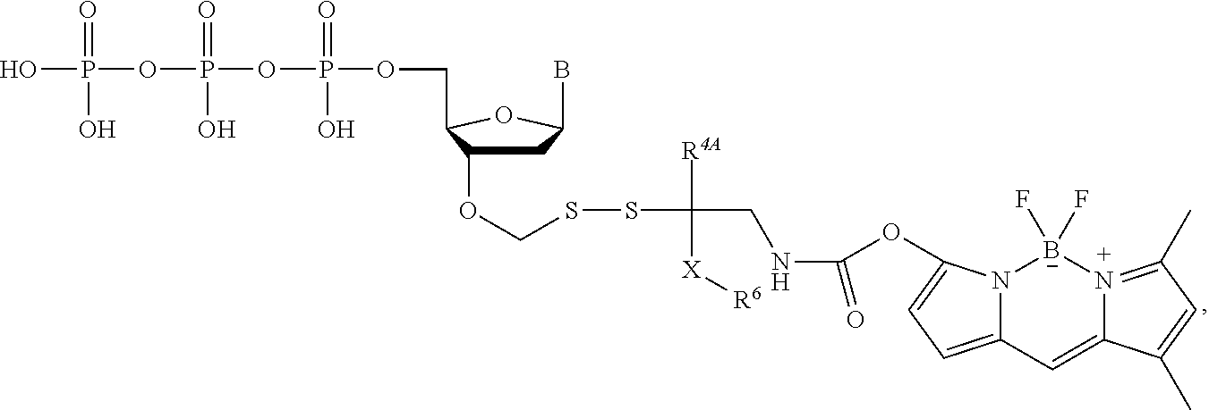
C1C(OCSSC([R4A])([X][R6])CNC(OC2=CC=C3N2[B-](F)(F)[N+]2=C(C)C=C(C)C2=C3)=O)C(COP(OP(OP(O)(=O)O)(=O)O)(=O)O)OC1B
